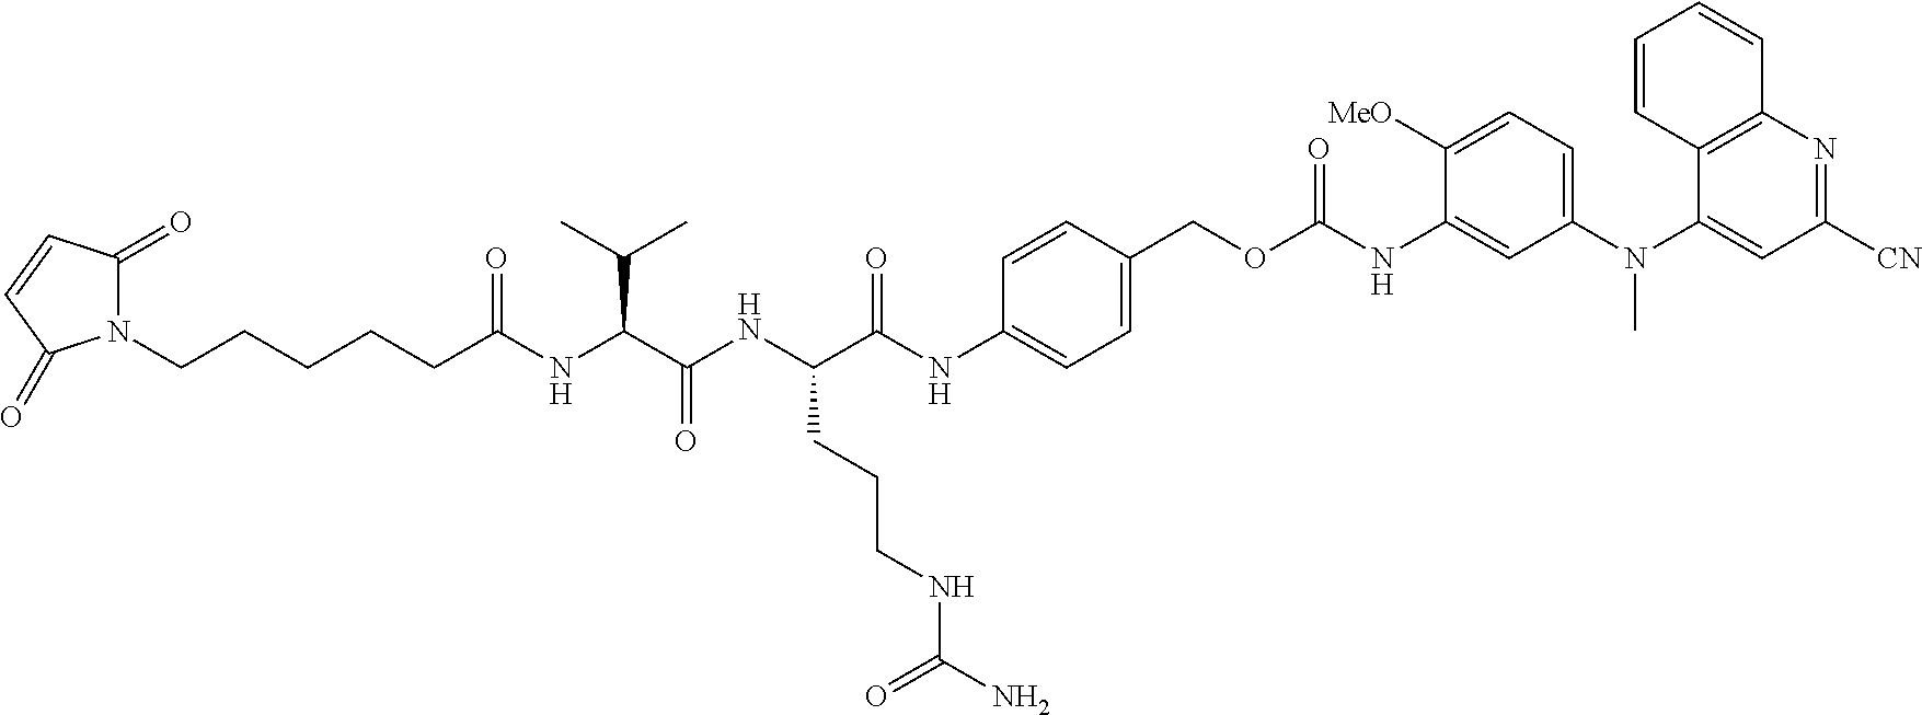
N1(CCCCCC(NC(C(NC(C(NC2=CC=C(COC(NC3=CC(N(C4=CC([CN])=NC5=C4C=CC=C5)C)=CC=C3[MeO])=O)C=C2)=O)CCCNC(N)=O)=O)C(C)C)=O)C(=O)C=CC1=O
